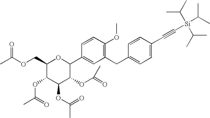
C1(COC(=O)C)C(OC(C)=O)C(OC(C)=O)C(OC(=O)C)C(C2=CC(CC3=CC=C(C#C[Si](C(C)C)(C(C)C)C(C)C)C=C3)=C(OC)C=C2)O1
